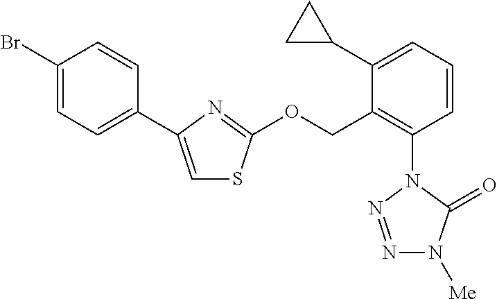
[Me]N1N=NN(C2=C(COC3=NC(C4=CC=C(Br)C=C4)=CS3)C(C3CC3)=CC=C2)C1=O
